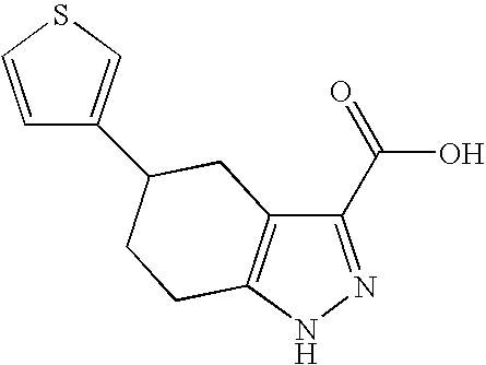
C12=C(C(C(=O)O)=NN1)CC(C1=CSC=C1)CC2
